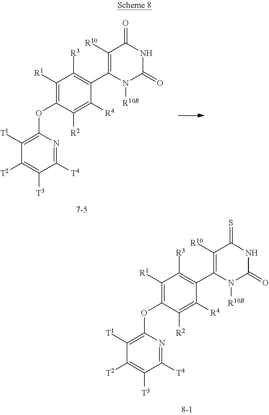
C1([R1])=C(OC2=C([T1])C([T2])=C([T3])C([T4])=N2)C([R2])=C([R4])C(C2=C([R10])C(=S)NC(=O)N2[R10B])=C1[R3].C1([R1])=C(OC2=C([T1])C([T2])=C([T3])C([T4])=N2)C([R2])=C([R4])C(C2=C([R10])C(=O)NC(=O)N2[R10B])=C1[R3]
